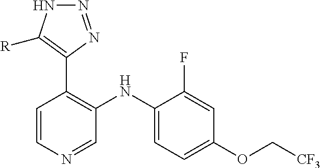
C1=CN=CC(NC2=CC=C(OC[CF3])C=C2F)=C1C1=C([R])NN=N1
